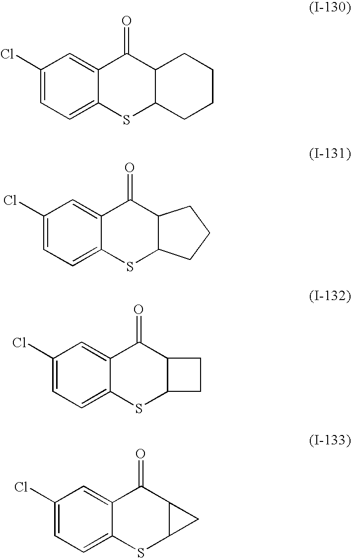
C1(Cl)=CC=C2C(=C1)C(=O)C1C(S2)CCCC1.C1(Cl)=CC=C2C(=C1)C(=O)C1C(S2)CCC1.C1(Cl)=CC=C2C(=C1)C(=O)C1C(S2)CC1.C1(Cl)=CC=C2C(=C1)C(=O)C1C(S2)C1
